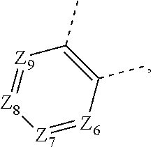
[Z7]1=[Z6]C(C)=C(C)[Z9]=[Z8]1
